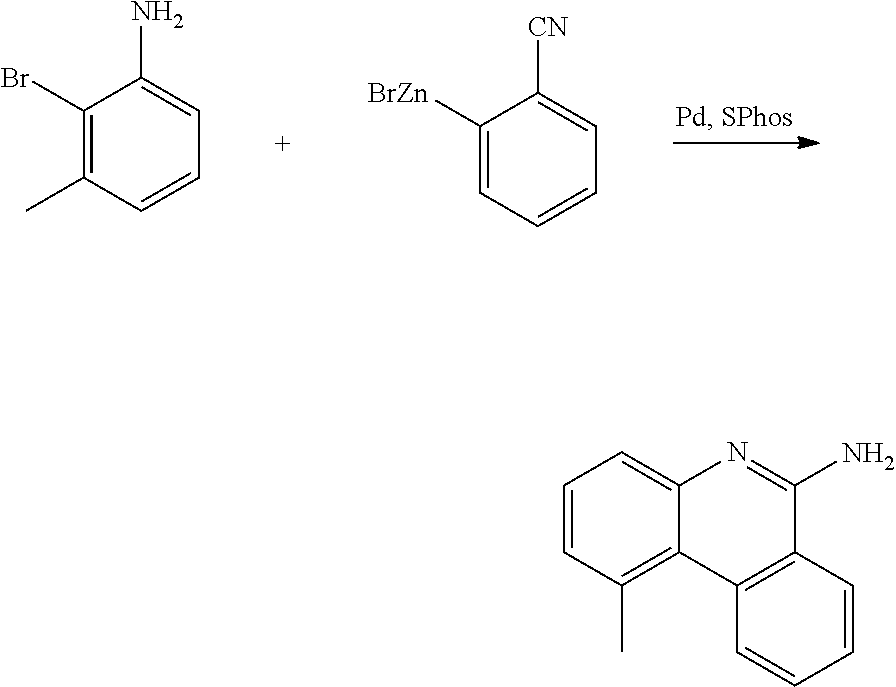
C1(Br)=C(C)C=CC=C1N.C1([BrZn])=CC=CC=C1[CN].C1=CC(C)=C2C(=C1)N=C(N)C1=C2C=CC=C1
